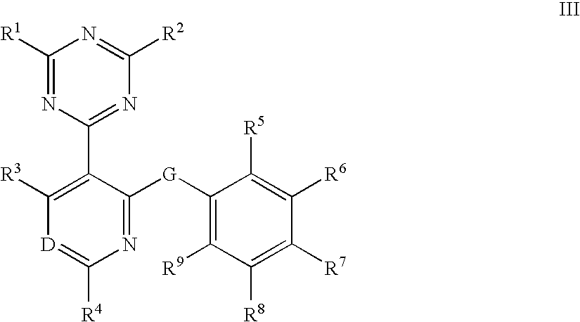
C1([R1])=NC(C2=C([R3])[D]=C([R4])N=C2[G]C2=C([R9])C([R8])=C([R7])C([R6])=C2[R5])=NC([R2])=N1
